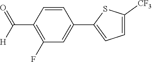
C1=CC(C([H])=O)=C(F)C=C1C1=CC=C([CF3])S1
